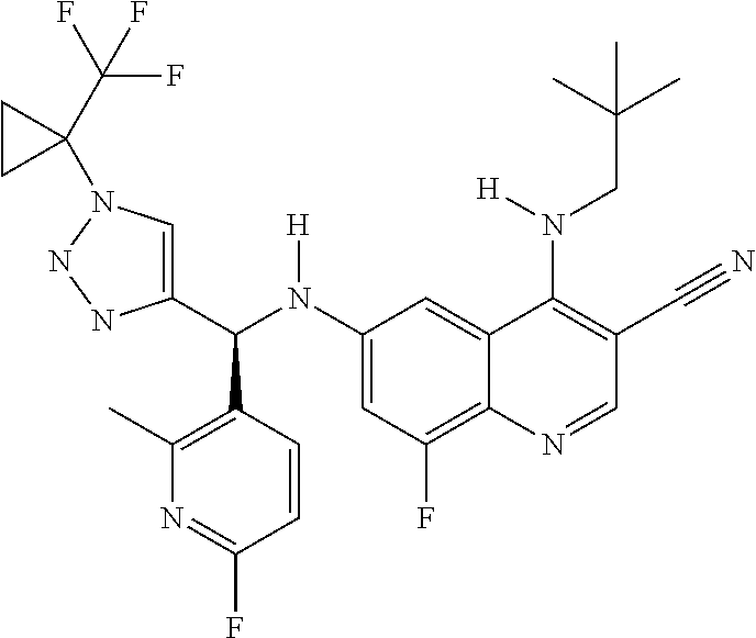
C1(N(C(C2=CN(C3(C(F)(F)F)CC3)NN2)C2=C(C)N=C(F)C=C2)[H])=CC(F)=C2C(=C1)C(N([H])CC(C)(C)C)=C(C#N)C=N2
